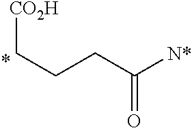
[CO2H]CCCC(=O)[N*]
